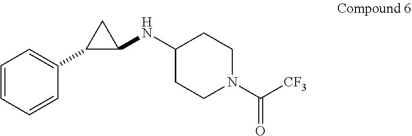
C1=CC=CC(C2C(NC3CCN(C([CF3])=O)CC3)C2)=C1
